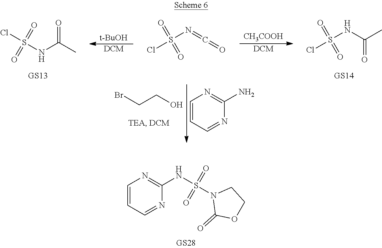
C(CBr)O.N1=CC=CN=C1N.S(=O)(NC(=O)C)(=O)Cl.S(=O)(NC(=O)C)(=O)Cl.[CH3COOH].[DCM].[t-BuOH].[DCM].S(=O)(N=C=O)(=O)Cl.C1COC(=O)N1S(=O)(NC1=NC=CC=N1)=O
